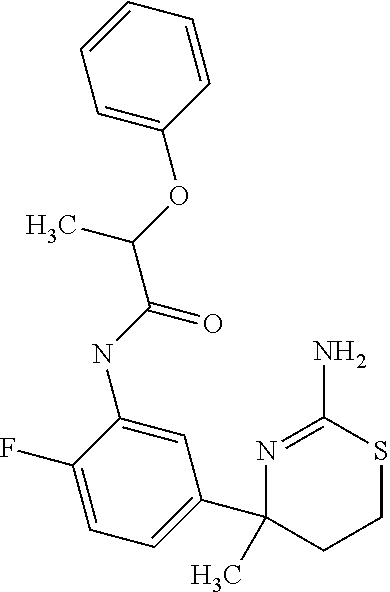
N(C1=CC(C2(C)CCSC(N)=N2)=CC=C1F)C(C(OC1=CC=CC=C1)C)=O
